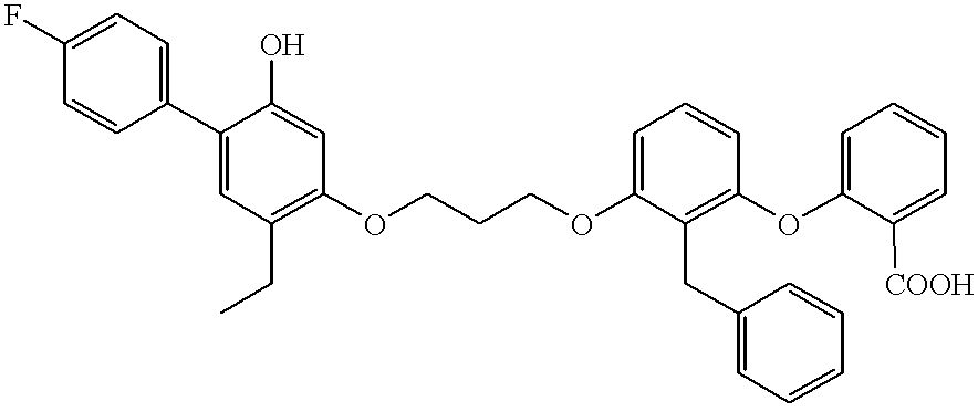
FC1=CC=C(C2=CC(CC)=C(OCCCOC3=CC=CC(OC4=CC=CC=C4[COOH])=C3CC3=CC=CC=C3)C=C2O)C=C1
